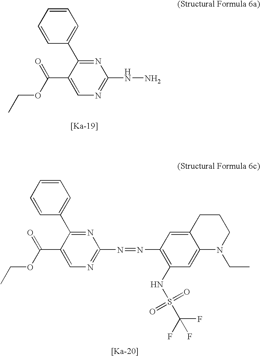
C1(C(OCC)=O)=CN=C(NN)N=C1C1=CC=CC=C1.C1(N=NC2=NC=C(C(=O)OCC)C(C3=CC=CC=C3)=N2)=C(NS(=O)(=O)C(F)(F)F)C=C2C(=C1)CCCN2CC
